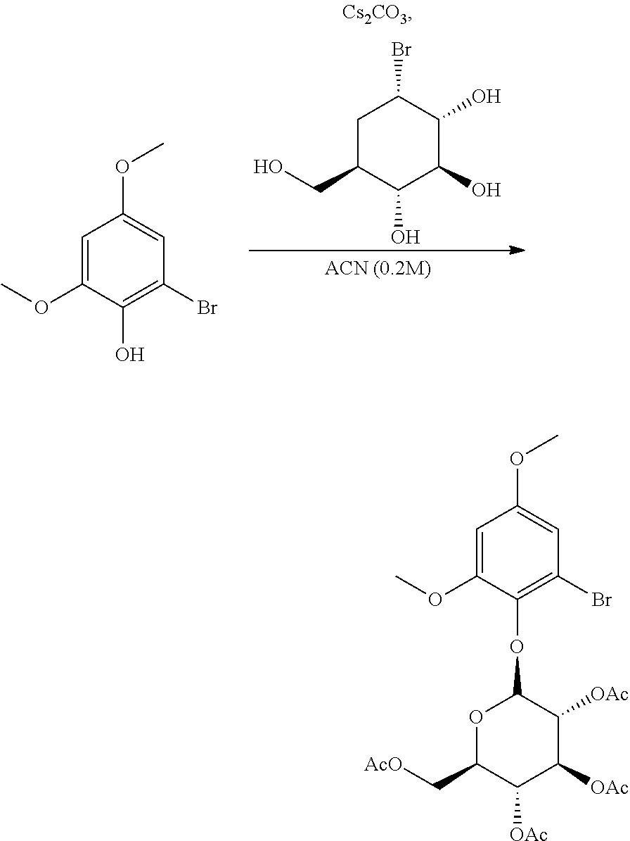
C1=C(OC)C(OC2OC(C[AcO])C([OAc])C([OAc])C2[OAc])=C(Br)C=C1OC.C1C(CO)C(O)C(O)C(O)C1Br.C1=C(OC)C(O)=C(Br)C=C1OC
